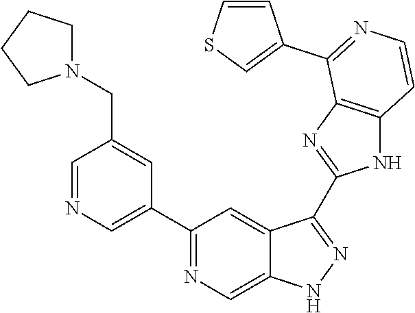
C1=NC=C(C2=NC=C3C(=C2)C(C2=NC4=C(N2)C=CN=C4C2=CSC=C2)=NN3)C=C1CN1CCCC1
